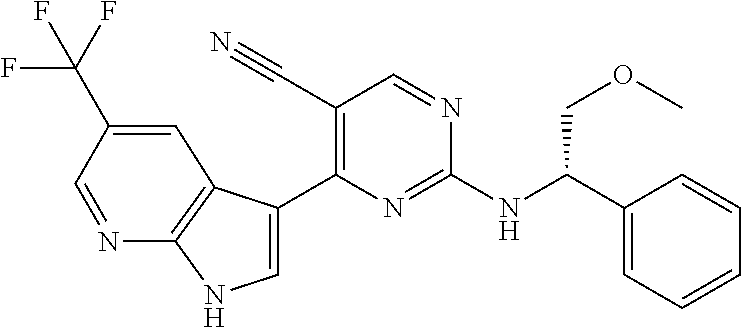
C(NC1=NC(C2=CNC3=C2C=C(C(F)(F)F)C=N3)=C(C#N)C=N1)(C1=CC=CC=C1)COC
